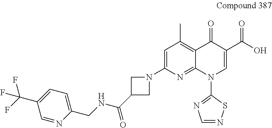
C1=C(N2CC(C(NCC3=CC=C(C(F)(F)F)C=N3)=O)C2)N=C2C(=C1C)C(=O)C(C(O)=O)=CN2C1=NC=NS1
